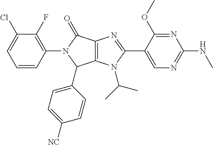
C12=C(N(C(C)C)C(C3=CN=C(NC)N=C3OC)=N1)C(C1=CC=C([NC])C=C1)N(C1=C(F)C(Cl)=CC=C1)C2=O
